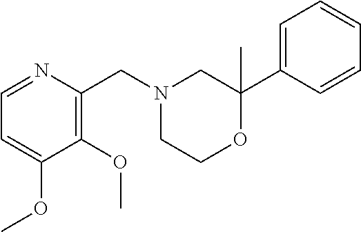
C1(OC)=C(CN2CCOC(C3=CC=CC=C3)(C)C2)N=CC=C1OC
